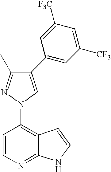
C1=CN=C2C(=C1N1C=C(C3=CC([CF3])=CC([F3C])=C3)C(C)=N1)C=CN2
